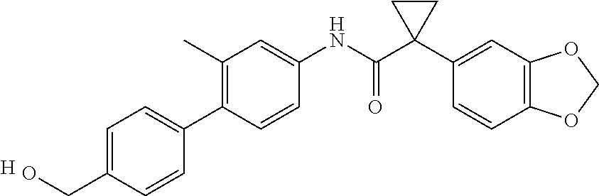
C1=CC(C2=CC=C(CO)C=C2)=C(C)C=C1NC(C1(C2=CC3=C(C=C2)OCO3)CC1)=O.[H]
